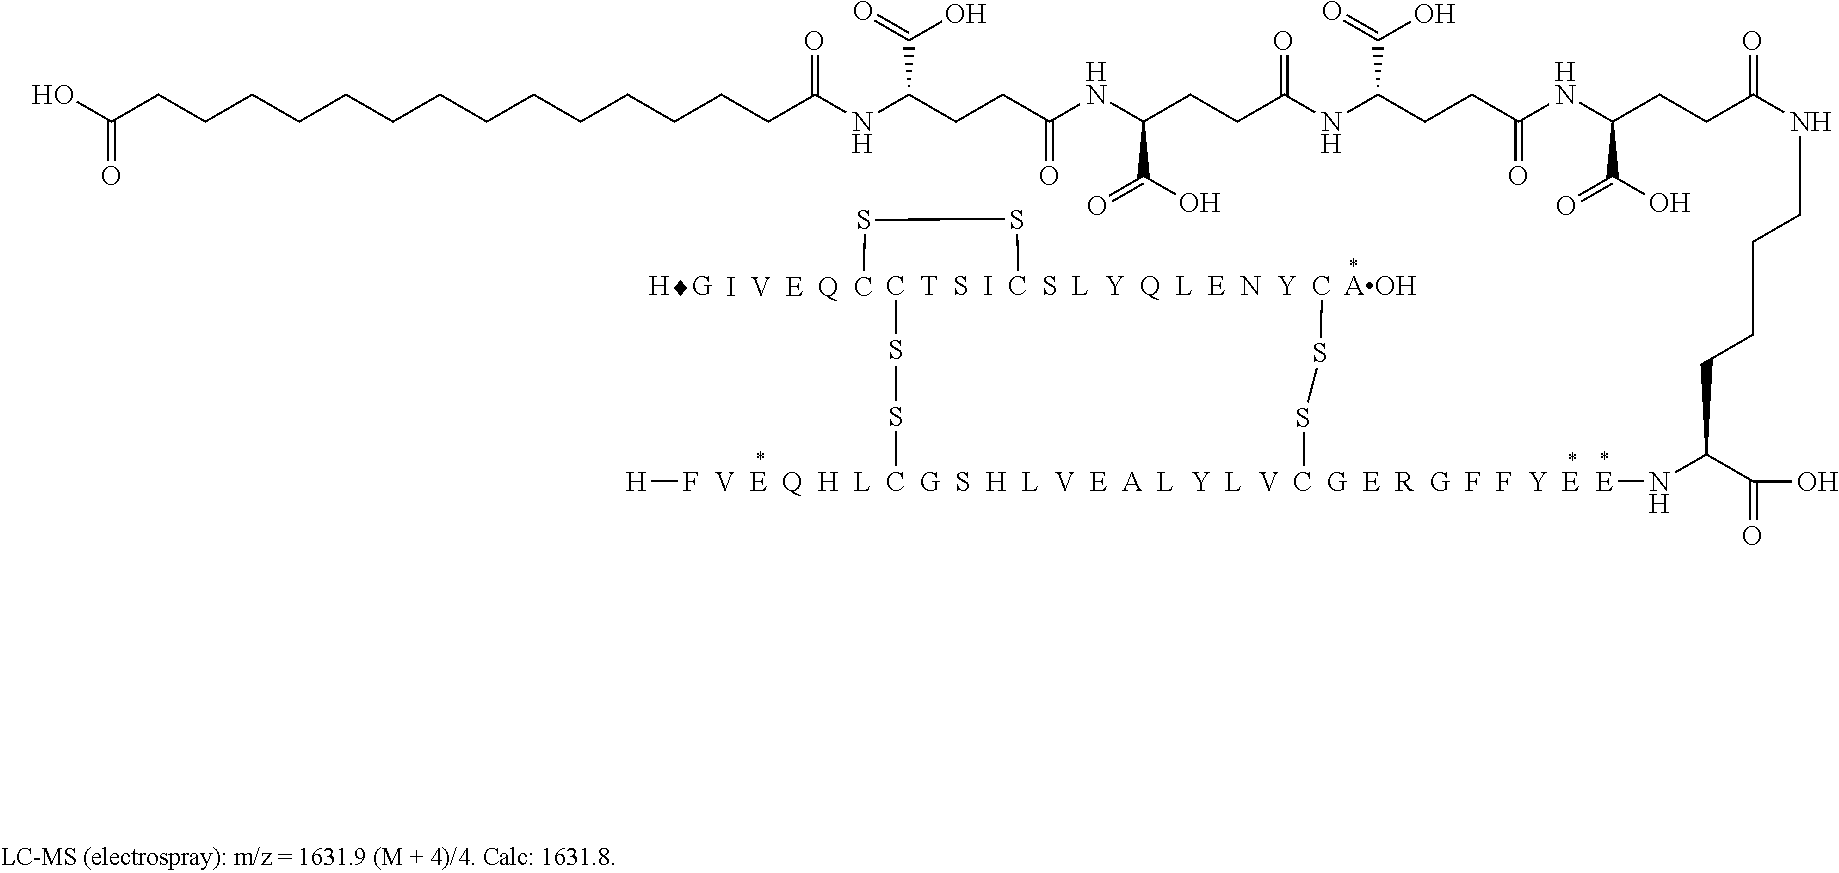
[H]F.[V  E  Q  H  L  C  G  S  H  L  V  E  A  L  Y  L  V  C  G  E  R  G  F  F  Y  E](SSC)SS[T  S  I  C  S  L  Y  Q  L  E  N  Y  C]SS[  I  V  E  Q  C].C(CCCCCCCCCC(NC(CCC(NC(CCC(NC(CCC(=O)NC(CCC(NCCCCC(N[E])C(=O)O)=O)C(O)=O)C(=O)O)=O)C(O)=O)=O)C(=O)O)=O)CCCCC(O)=O
